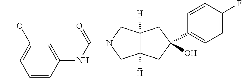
C12([H])C([H])(CC(O)(C3=CC=C(F)C=C3)C1)CN(C(NC1=CC(OC)=CC=C1)=O)C2
